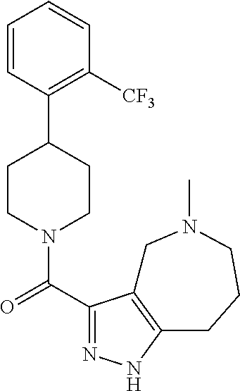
C1(C2CCN(C(C3=NNC4=C3CN(C)CCC4)=O)CC2)=C([CF3])C=CC=C1
